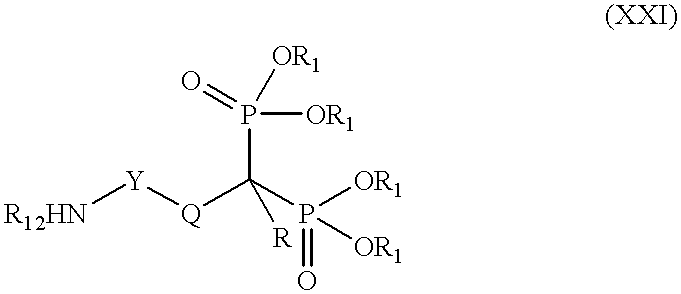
[R12HN][Y][Q]C(P(=O)([OR1])[OR1])(P([OR1])(=O)[OR1])[R]
